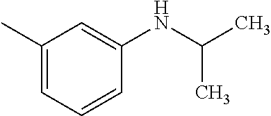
C1(C)=CC=CC(NC(C)C)=C1
